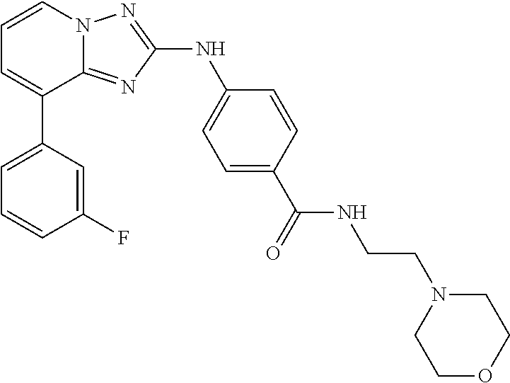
C1=CN2C(=NC(NC3=CC=C(C(=O)NCCN4CCOCC4)C=C3)=N2)C(C2=CC=CC(F)=C2)=C1
